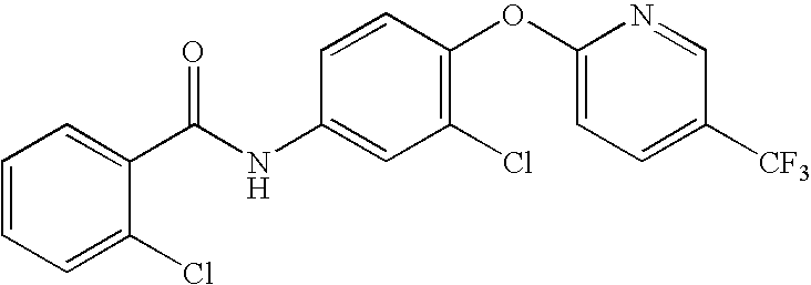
C1=CC=C(Cl)C(C(NC2=CC(Cl)=C(OC3=CC=C([CF3])C=N3)C=C2)=O)=C1
